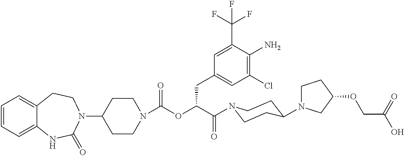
C1=CC=C2C(=C1)CCN(C1CCN(C(OC(C(=O)N3CCC(N4CCC(OCC(O)=O)C4)CC3)CC3=CC(Cl)=C(N)C(C(F)(F)F)=C3)=O)CC1)C(=O)N2
